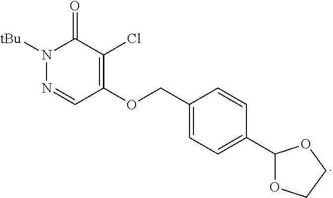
N1=CC(OCC2=CC=C(C3OCCO3)C=C2)=C(Cl)C(=O)N1[tBu]
